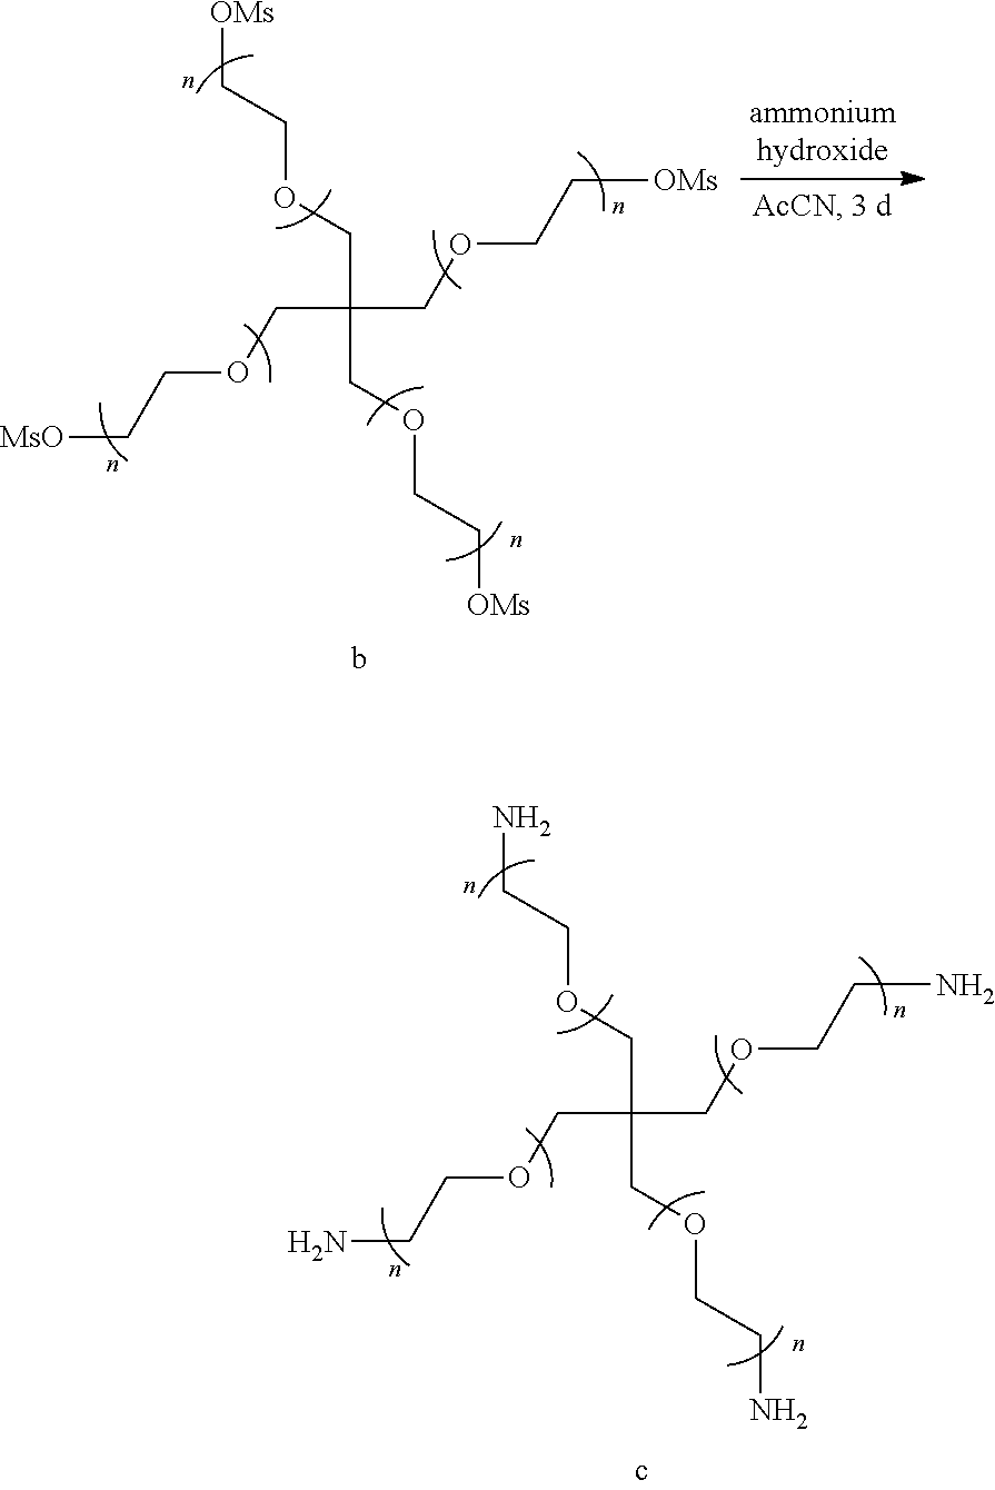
NCCOCC(COCCN)(COCCN)COCCN.[OMs]CCOCC(COCC[MsO])(COCC[OMs])COCC[OMs]
